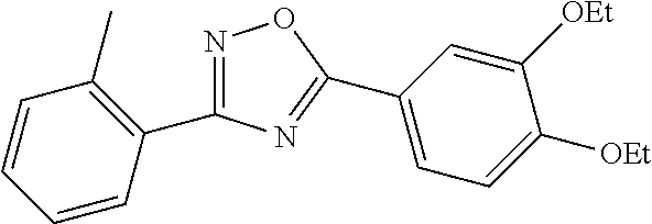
C1(C2=CC=C([OEt])C([OEt])=C2)=NC(C2=C(C)C=CC=C2)=NO1
